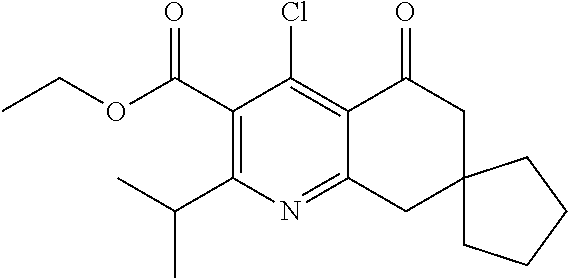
C1(C(OCC)=O)=C(C(C)C)N=C2C(=C1Cl)C(=O)CC1(C2)CCCC1
